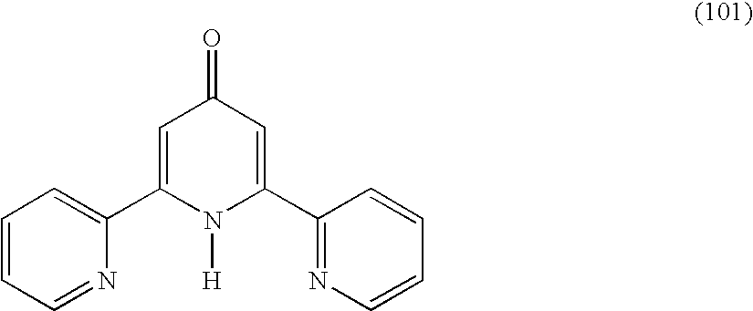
C1=C(C2=CC=CC=N2)N([H])C(C2=NC=CC=C2)=CC1=O
